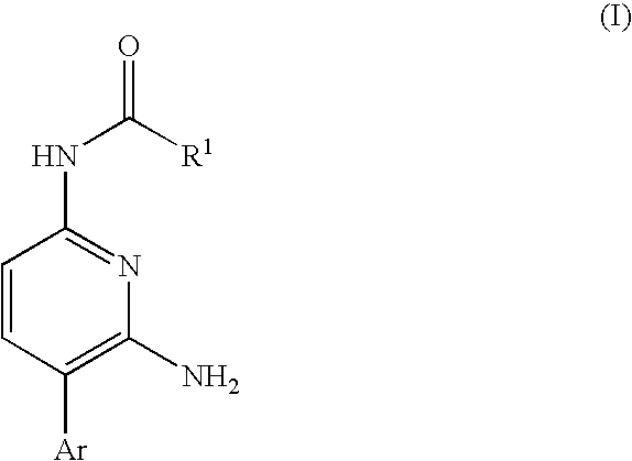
C1=CC([Ar])=C(N)N=C1NC(=O)[R1]
